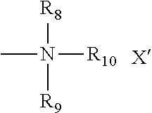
[R8]N(C)([R9])[R10].[X]
